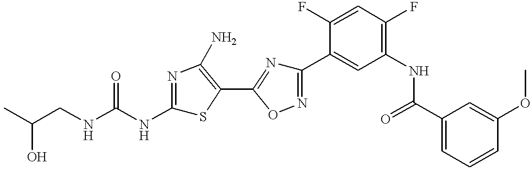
C(CNC(NC1=NC(N)=C(C2=NC(C3=CC(NC(C4=CC=CC(OC)=C4)=O)=C(F)C=C3F)=NO2)S1)=O)(C)O
